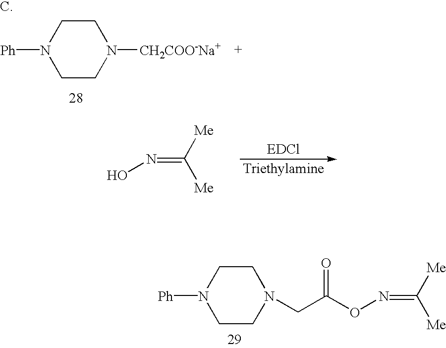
N(=C([Me])[Me])O.C1CN([Ph])CCN1CC(ON=C([Me])[Me])=O.C1CN([Ph])CCN1[CH2COO-Na+]
